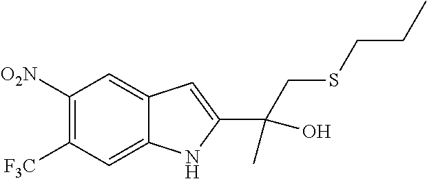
C1([O2N])=C([F3C])C=C2C(=C1)C=C(C(O)(C)CSCCC)N2
